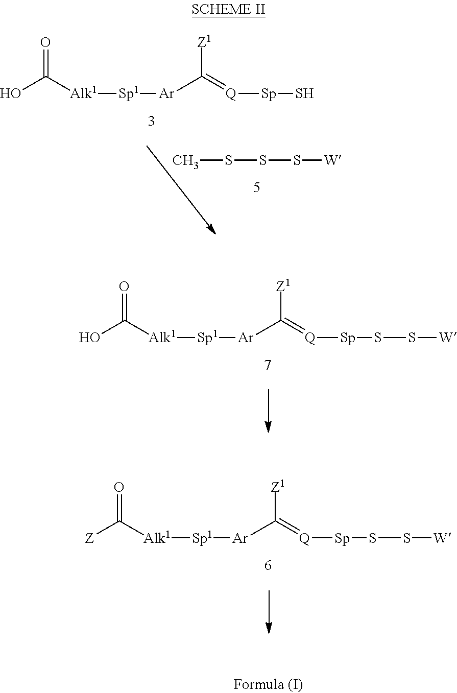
OC([Alk1][Sp1][Ar]C(=[Q][Sp]S)[Z1])=O.CSSS[W].OC([Alk1][Sp1][Ar]C(=[Q][Sp]SS[W])[Z1])=O.[Z]C([Alk1][Sp1][Ar]C(=[Q][Sp]SS[W])[Z1])=O
